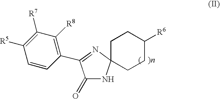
C1(=O)NC2(N=C1C1=C([R8])C([R7])=C([R5])C=C1)CCC([R6])CC2
